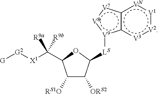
C1([RS1O])C([ORS2])C([LS][V9]2c3c([VN]:[V1]:[V2]:[V3]3)[V7]:[V8]:2)OC1C([X1][G2][G])([R9a])[R9b]
